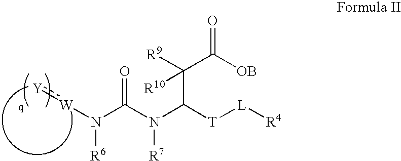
[W](N(C(N(C([T][L][R4])C(C([OB])=O)([R9])[R10])[R7])=O)[R6]):[Y]
